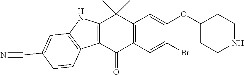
C12=C(C(=O)C3=C(C1(C)C)C=C(OC1CCNCC1)C(Br)=C3)C1=C(N2)C=C(C#N)C=C1
